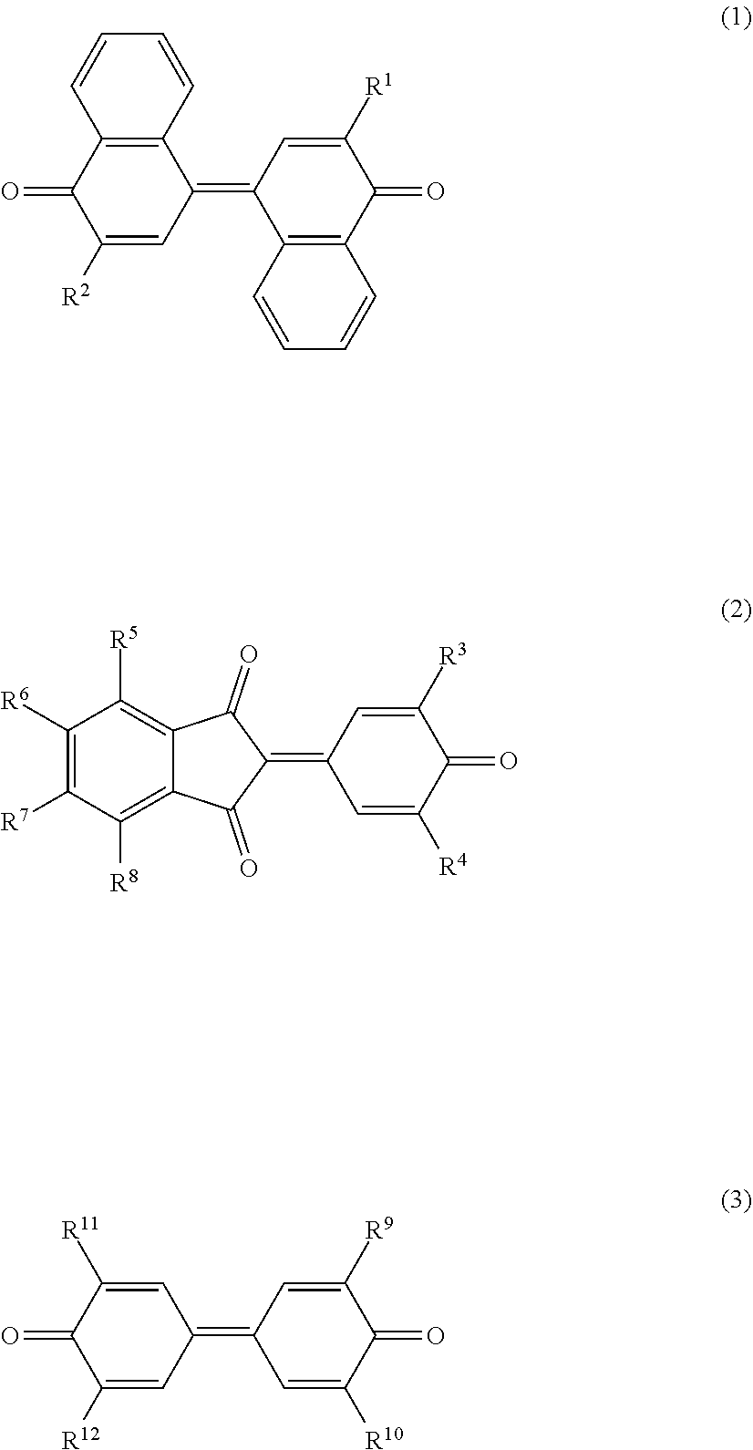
C1([R1])=CC(=C2C3=C(C(=O)C([R2])=C2)C=CC=C3)C2=C(C1=O)C=CC=C2.C1([R6])=C([R7])C([R8])=C2C(=C1[R5])C(=O)C(=C1C=C([R4])C(=O)C([R3])=C1)C2=O.C1(=C2C=C([R12])C(=O)C([R11])=C2)C=C([R10])C(=O)C([R9])=C1
